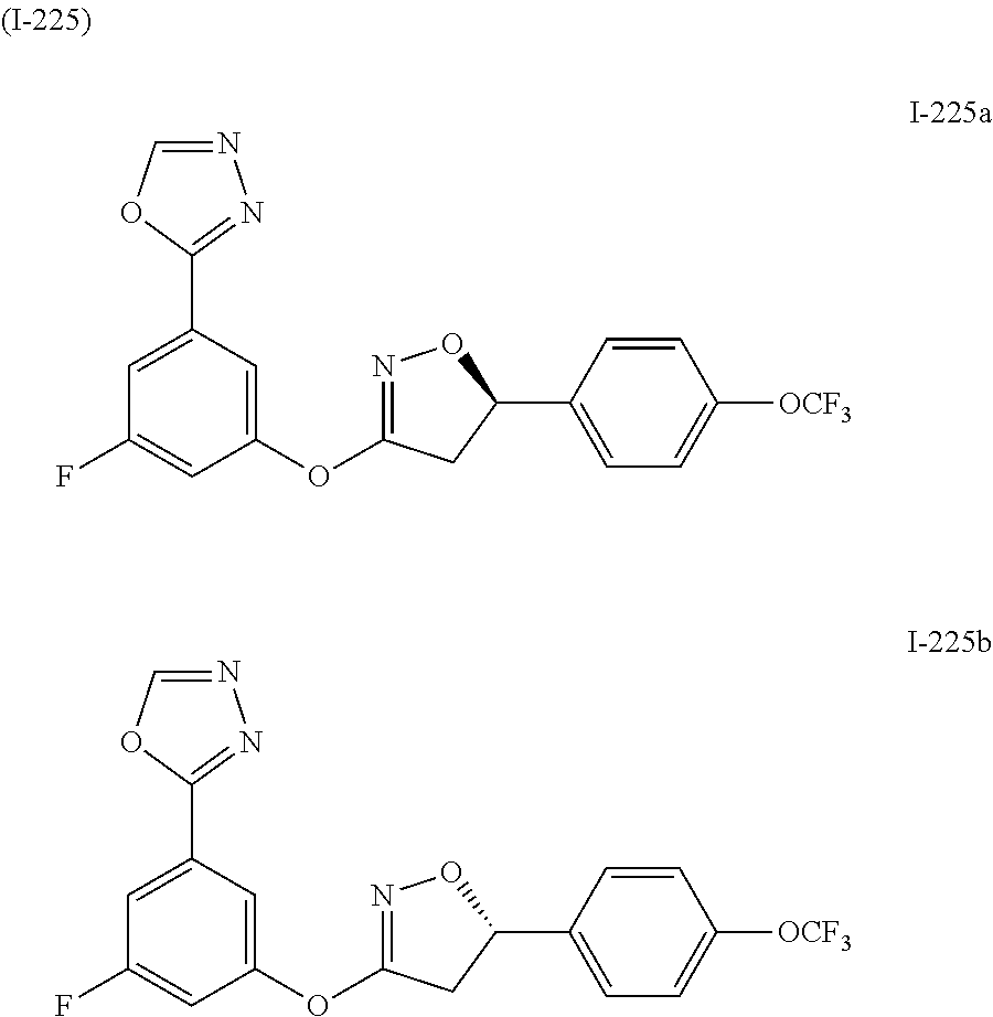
C1(F)=CC(OC2=NOC(C3=CC=C([OCF3])C=C3)C2)=CC(C2=NN=CO2)=C1.C1(F)=CC(OC2=NOC(C3=CC=C([OCF3])C=C3)C2)=CC(C2=NN=CO2)=C1
